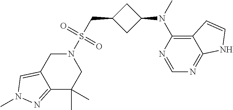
N1=CN=C2C(=C1N(C)C1CC(CS(=O)(=O)N3CC(C)(C)C4=NN(C)C=C4C3)C1)C=CN2
